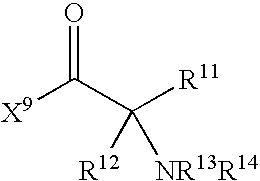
[X9]C(C([R11])([R12])[NR13R14])=O
